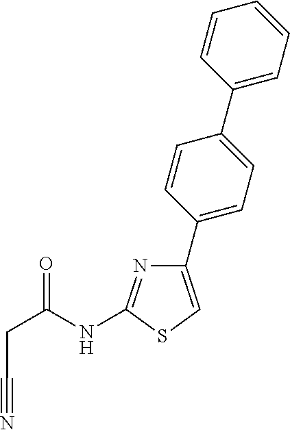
C1(C2=CC=C(C3=CC=CC=C3)C=C2)=CSC(NC(CC#N)=O)=N1
